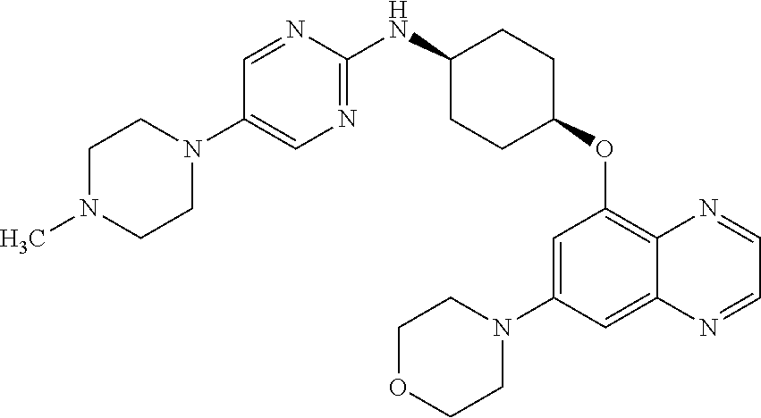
C1=NC(NC2CCC(OC3=C4C(=CC(N5CCOCC5)=C3)N=CC=N4)CC2)=NC=C1N1CCN(C)CC1
